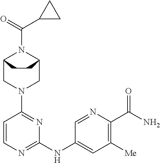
C12CN(C3=NC(NC4=CC([Me])=C(C(N)=O)N=C4)=NC=C3)CC(N1C(=O)C1CC1)CC2
